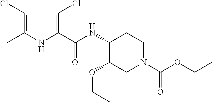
C1(Cl)=C(C)NC(C(NC2C(OCC)CN(C(OCC)=O)CC2)=O)=C1Cl
